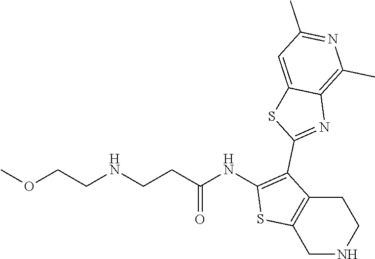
C1(NC(CCNCCOC)=O)=C(C2=NC3=C(C)N=C(C)C=C3S2)C2=C(S1)CNCC2
